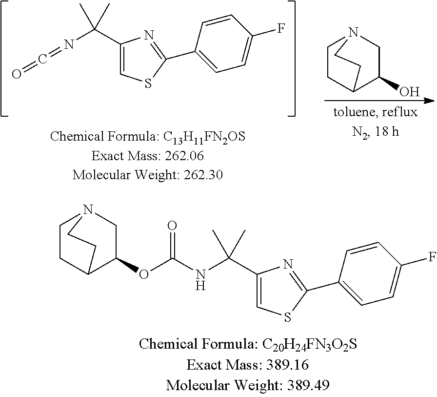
C(C1=CSC(C2=CC=C(F)C=C2)=N1)(C)(C)N=C=O.C1CC2C(O)CN1CC2.C(C1=CSC(C2=CC=C(F)C=C2)=N1)(C)(C)NC(OC1C2CCN(C1)CC2)=O
